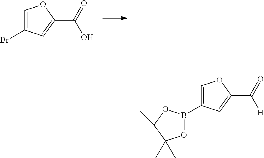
C1=C(Br)C=C(C(=O)O)O1.C1=C(B2OC(C)(C)C(C)(C)O2)C=C(C(=O)[H])O1
